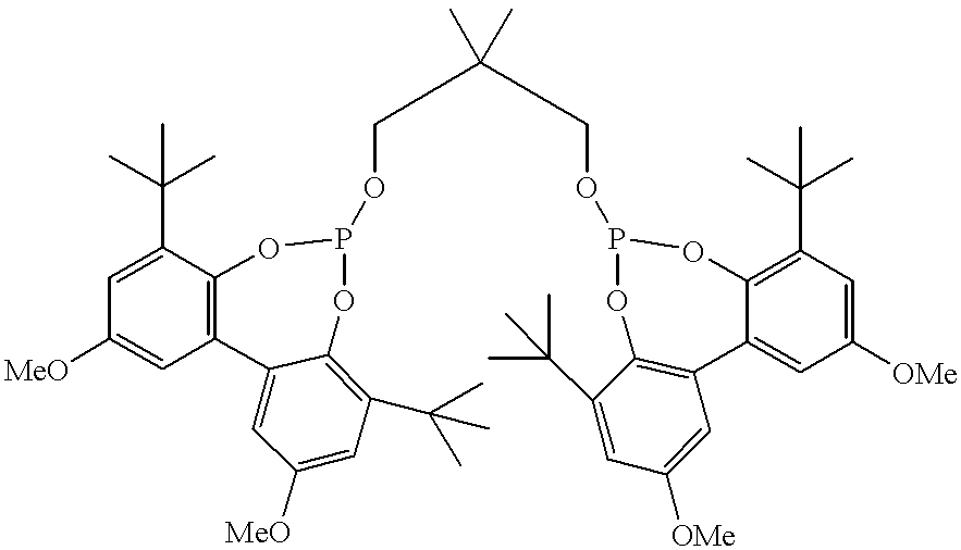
C1=C([MeO])C=C(C(C)(C)C)C2=C1C1=CC([MeO])=CC(C(C)(C)C)=C1OP(OCC(COP1OC3=C(C(C)(C)C)C=C([OMe])C=C3C3=C(O1)C(C(C)(C)C)=CC([OMe])=C3)(C)C)O2
